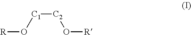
[C1]([C2]O[R])O[R]
